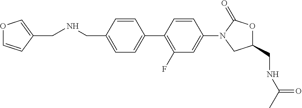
C1(CNC(=O)C)OC(=O)N(C2=CC(F)=C(C3=CC=C(CNCC4=COC=C4)C=C3)C=C2)C1
